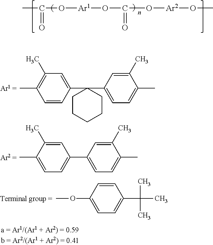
CC(O[Ar1]OC(O[Ar2]OC)=O)=O.C1=CC(C2(C3=CC=C(C)C(C)=C3)CCCCC2)=CC(C)=C1C.C1=CC(OC)=CC=C1C(C)(C)C.C1=C(C)C(C)=CC=C1C1=CC=C(C)C(C)=C1
